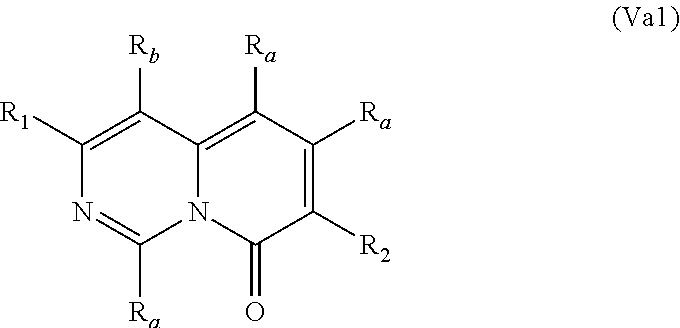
C1([R1])=C([Rb])C2=C([Ra])C([Ra])=C([R2])C(=O)N2C([Ra])=N1
